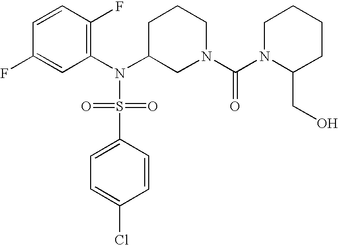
C1=CC(F)=C(N(C2CN(C(=O)N3C(CO)CCCC3)CCC2)S(=O)(=O)C2=CC=C(Cl)C=C2)C=C1F
